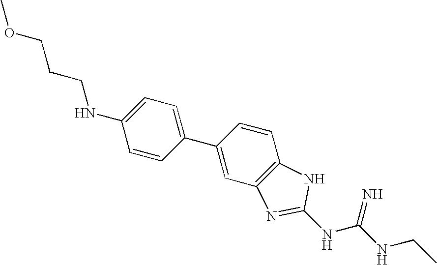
C1(NCCCOC)=CC=C(C2=CC3=C(C=C2)NC(NC(NCC)=N)=N3)C=C1
